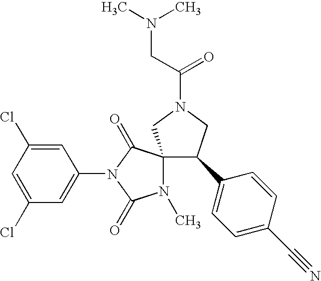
ClC1=CC(N2C(=O)C3(N(C)C2=O)C(C2=CC=C(C#N)C=C2)CN(C(CN(C)C)=O)C3)=CC(Cl)=C1
